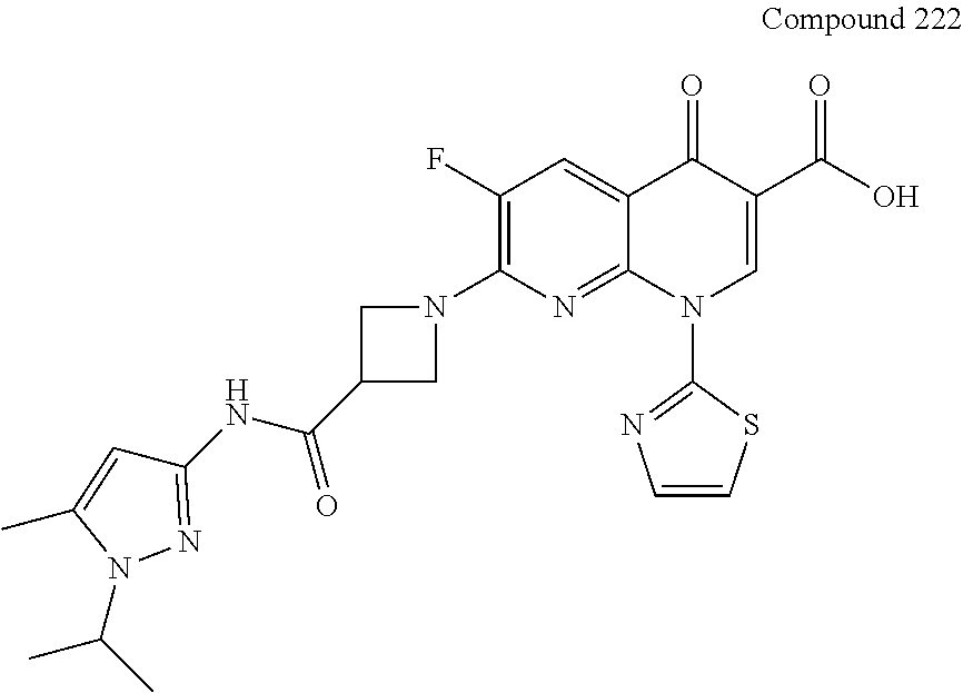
C1(NC(=O)C2CN(C3=C(F)C=C4C(=N3)N(C3=NC=CS3)C=C(C(O)=O)C4=O)C2)=NN(C(C)C)C(C)=C1
